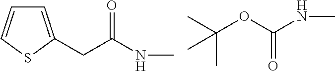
C1=C(CC(NC)=O)SC=C1.CC(OC(NC)=O)(C)C
